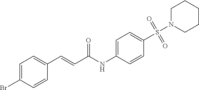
C1=C(Br)C=CC(C=CC(NC2=CC=C(S(=O)(=O)N3CCCCC3)C=C2)=O)=C1
